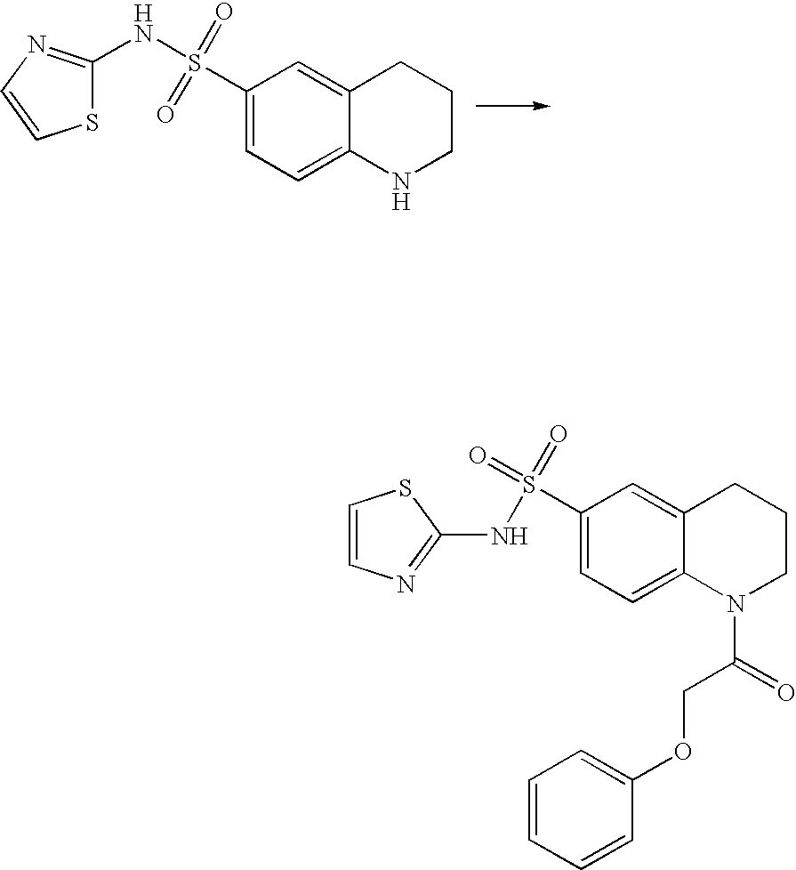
S1C(NS(C2=CC=C3C(=C2)CCCN3)(=O)=O)=NC=C1.S(C1=CC=C2C(=C1)CCCN2C(=O)COC1=CC=CC=C1)(NC1=NC=CS1)(=O)=O
